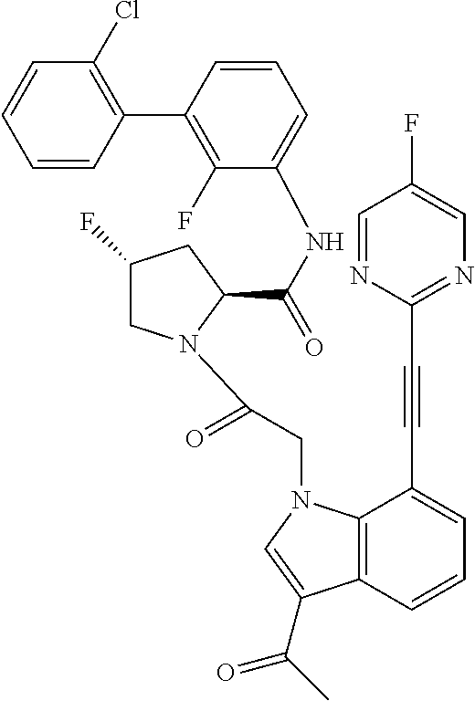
C1C(F)CC(C(NC2=CC=CC(C3=C(Cl)C=CC=C3)=C2F)=O)N1C(=O)CN1C2=C(C(C(C)=O)=C1)C=CC=C2C#CC1=NC=C(F)C=N1
